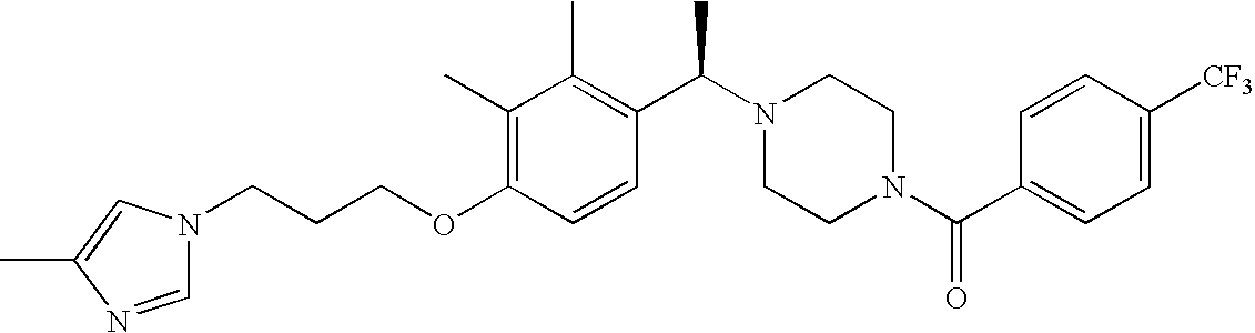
C(OC1=C(C)C(C)=C(C(N2CCN(C(C3=CC=C([CF3])C=C3)=O)CC2)C)C=C1)CCN1C=NC(C)=C1
